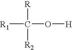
[R1]C(O[H])([R])[R2]
